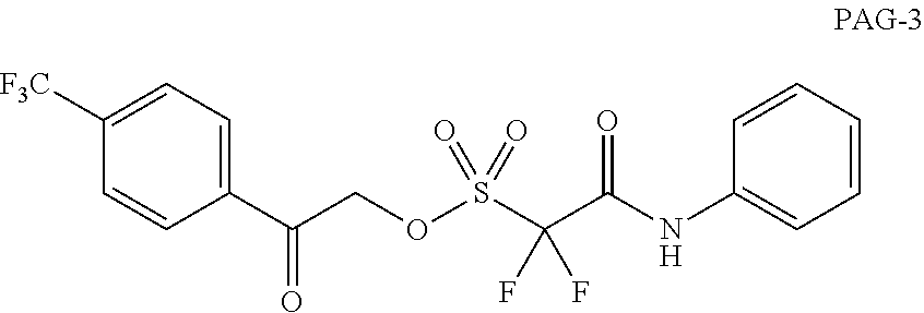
C1=CC=CC=C1NC(C(S(OCC(C1=CC=C([F3C])C=C1)=O)(=O)=O)(F)F)=O
